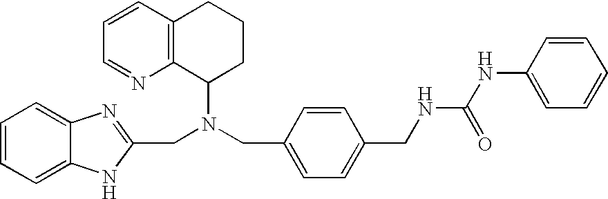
C1=CC=C2C(=C1)N=C(CN(CC1=CC=C(CNC(=O)NC3=CC=CC=C3)C=C1)C1CCCC3=C1N=CC=C3)N2
